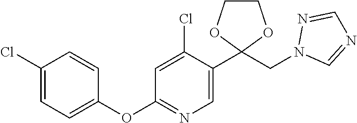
C1(Cl)=CC=C(OC2=NC=C(C3(CN4C=NC=N4)OCCO3)C(Cl)=C2)C=C1
